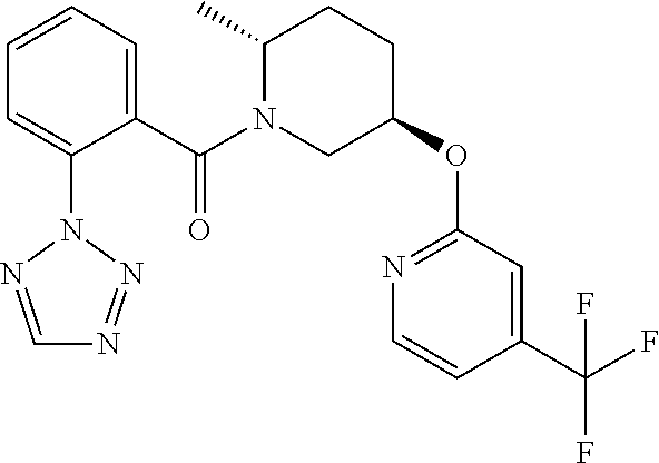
C1(C)N(C(C2=CC=CC=C2N2N=CN=N2)=O)CC(OC2=NC=CC(C(F)(F)F)=C2)CC1
